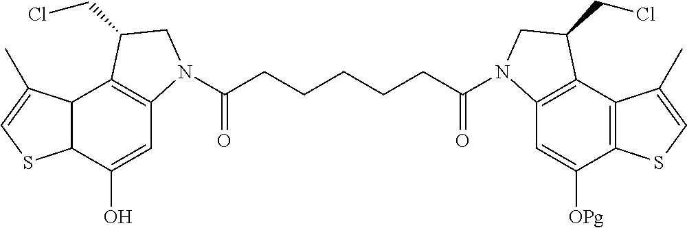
C12C(C(O)=CC3=C1C(CCl)CN3C(CCCCCC(=O)N1C3=C(C4=C(C([OPg])=C3)SC=C4C)C(CCl)C1)=O)SC=C2C
